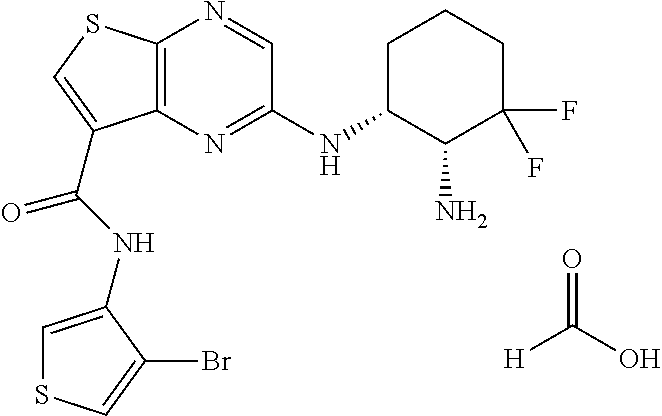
C12=C(N=C(NC3CCCC(F)(F)C3N)C=N1)C(C(=O)NC1=CSC=C1Br)=CS2.[H]C(O)=O
